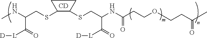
S(C1C(SCC(NC(=O)CCOCCC(C)=O)C([L][D])=O)CC1)CC(NC)C([L][D])=O.[CD]
